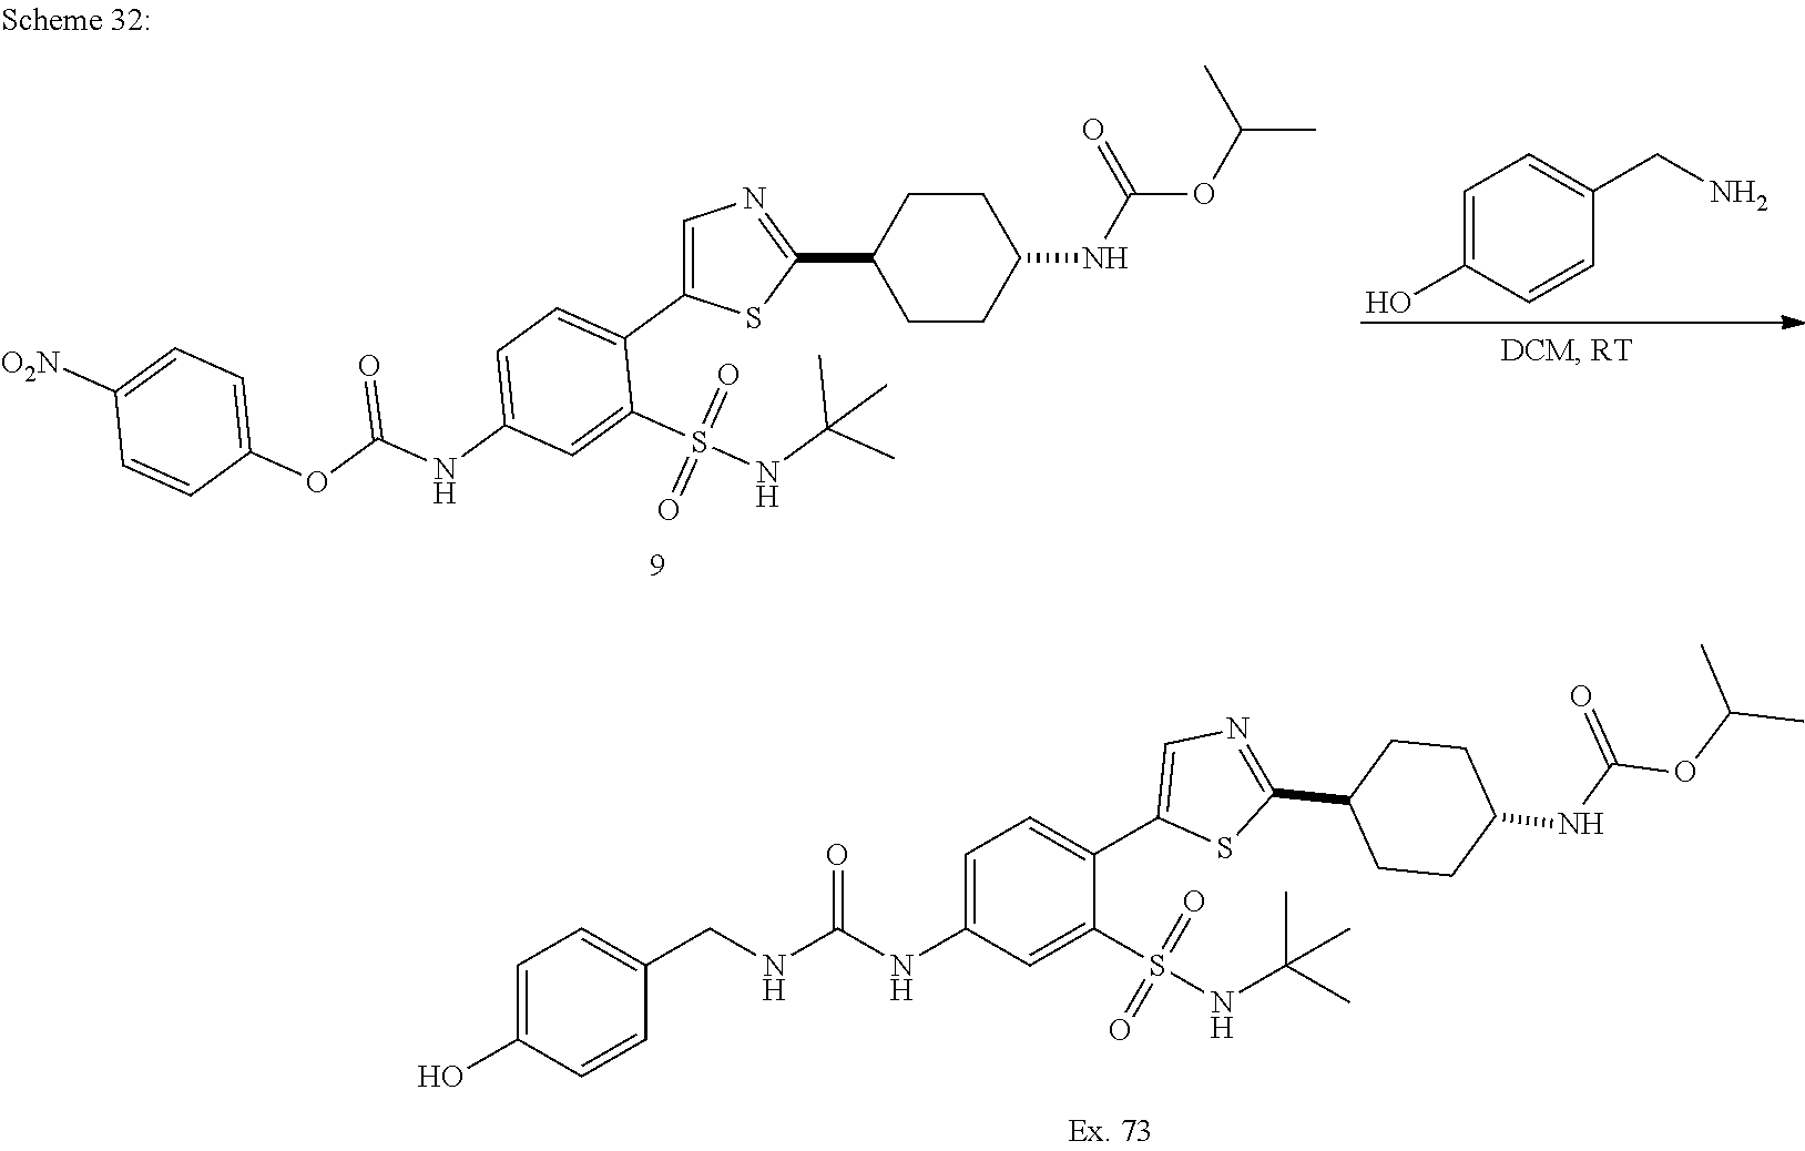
C1(C2=CN=C(C3CCC(NC(=O)OC(C)C)CC3)S2)=CC=C(NC(NCC2=CC=C(O)C=C2)=O)C=C1S(NC(C)(C)C)(=O)=O.C1=C(C2=CC=C(NC(OC3=CC=C([O2N])C=C3)=O)C=C2S(NC(C)(C)C)(=O)=O)SC(C2CCC(NC(OC(C)C)=O)CC2)=N1.NCC1=CC=C(O)C=C1
